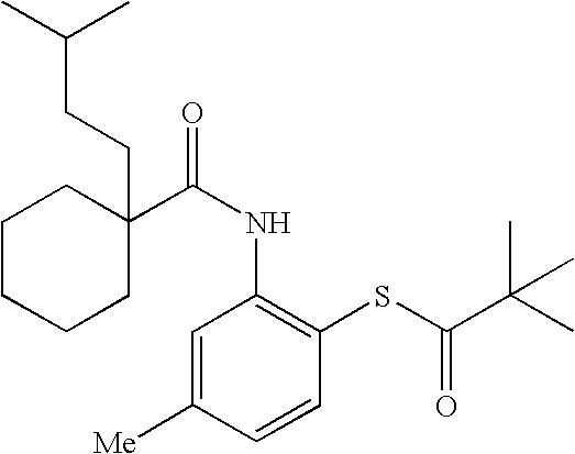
C1CCCC(CCC(C)C)(C(NC2=C(SC(=O)C(C)(C)C)C=CC([Me])=C2)=O)C1
